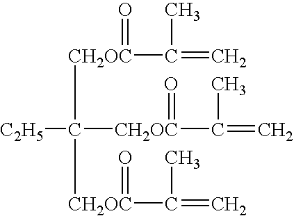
[C2H5]C([CH2OC](C(=C)C)=O)([CH2OC](C(=C)C)=O)[CH2OC](C(=C)C)=O
